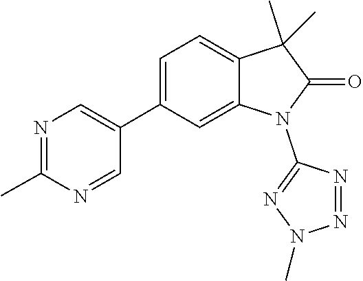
CN1N=NC(N2C(=O)C(C)(C)C3=CC=C(C4=CN=C(C)N=C4)C=C32)=N1
